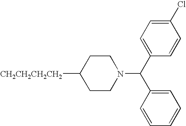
[CH2CH2CH2CH2]C1CCN(C(C2=CC=C(Cl)C=C2)C2=CC=CC=C2)CC1
